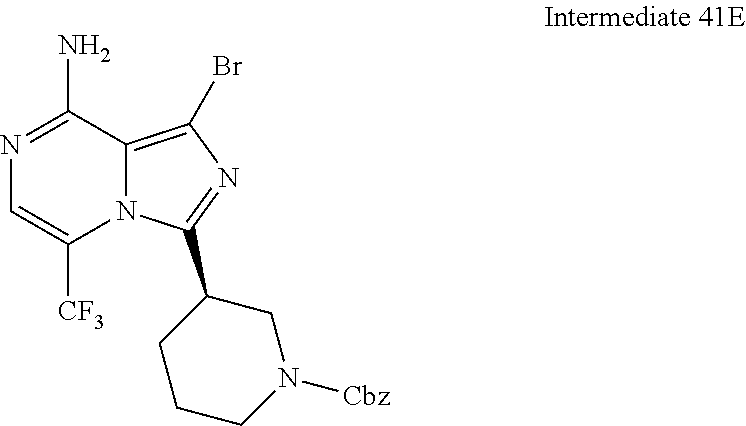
N12C(=C(Br)N=C1C1CCCN([Cbz])C1)C(N)=NC=C2[CF3]
